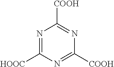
N1=C([HOOC])N=C([COOH])N=C1[COOH]
